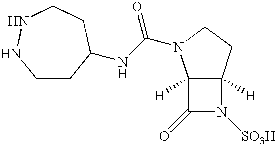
C12([H])C([H])(CCN1C(NC1CCNNCC1)=O)N([SO3H])C2=O
